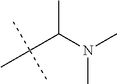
C(C(N(C)C)C)(C)(C)C
